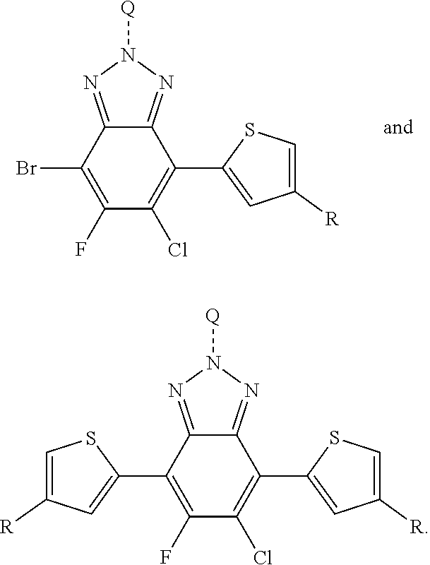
N1=C2C(=NN1[Q])C(Br)=C(F)C(Cl)=C2C1=CC([R])=CS1.C1(C2=CC([R])=CS2)=C(F)C(Cl)=C(C2=CC([R])=CS2)C2=NN([Q])N=C12
